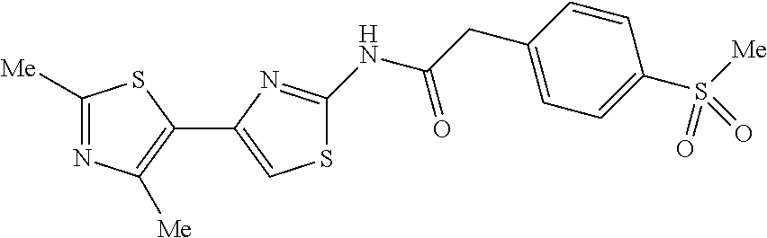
C1([Me])=NC([Me])=C(C2=CSC(NC(CC3=CC=C(S([Me])(=O)=O)C=C3)=O)=N2)S1
